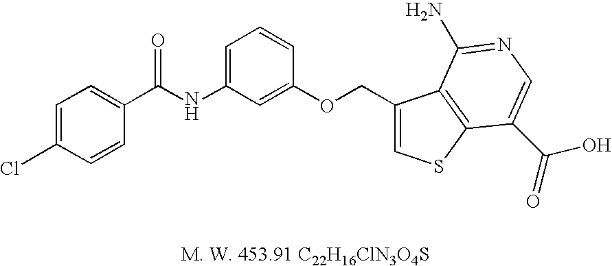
C1=C(Cl)C=CC(C(NC2=CC=CC(OCC3=CSC4=C3C(N)=NC=C4C(O)=O)=C2)=O)=C1
